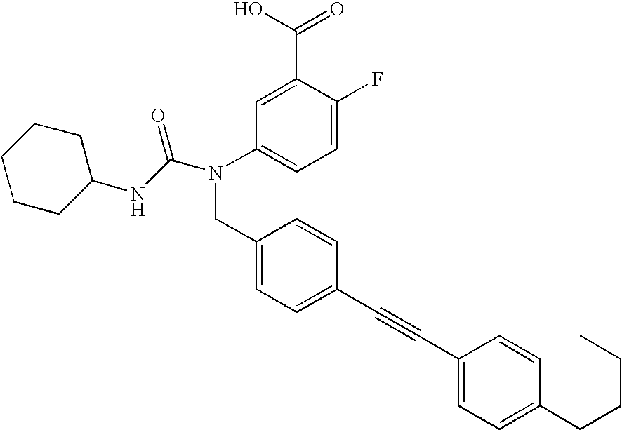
C1=C(F)C(C(O)=O)=CC(N(CC2=CC=C(C#CC3=CC=C(CCCC)C=C3)C=C2)C(NC2CCCCC2)=O)=C1
